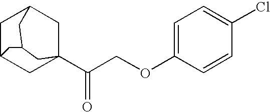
C1C2CC3(C(COC4=CC=C(Cl)C=C4)=O)CC1CC(C2)C3
